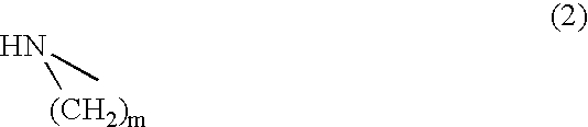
N([(CH2)m])C
